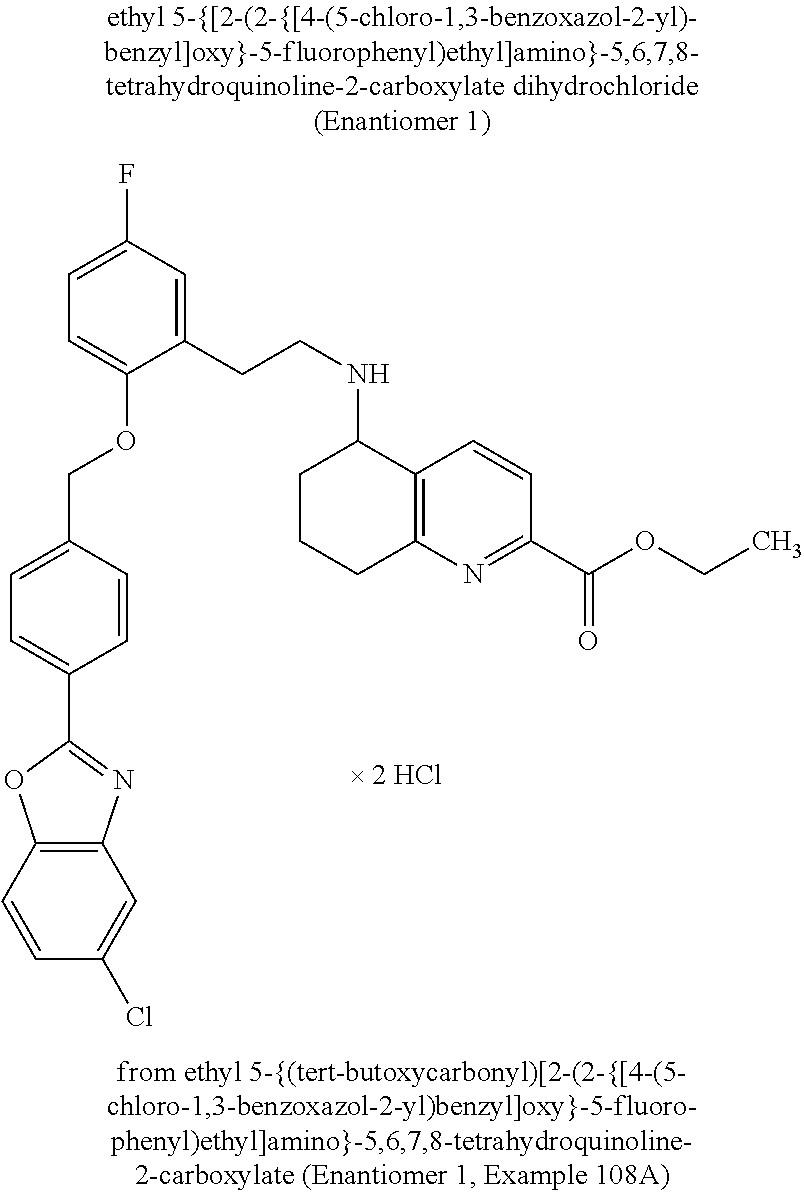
C1(C2=CC=C(COC3=CC=C(F)C=C3CCNC3CCCC4=C3C=CC(C(OCC)=O)=N4)C=C2)=NC2=C(O1)C=CC(Cl)=C2.[ 2 HCl]
